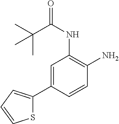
C1(C2=CC(NC(C(C)(C)C)=O)=C(N)C=C2)=CC=CS1
